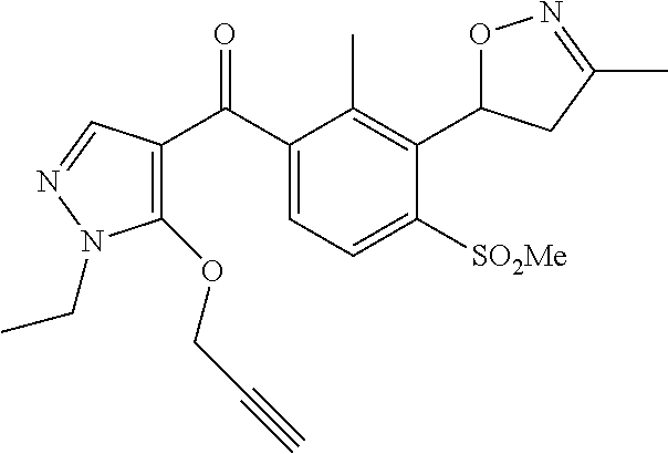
C1(OCC#C)=C(C(C2=CC=C([SO2Me])C(C3ON=C(C)C3)=C2C)=O)C=NN1CC
